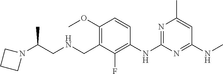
C1=CC(OC)=C(CNCC(N2CCC2)C)C(F)=C1NC1=NC(C)=CC(NC)=N1
